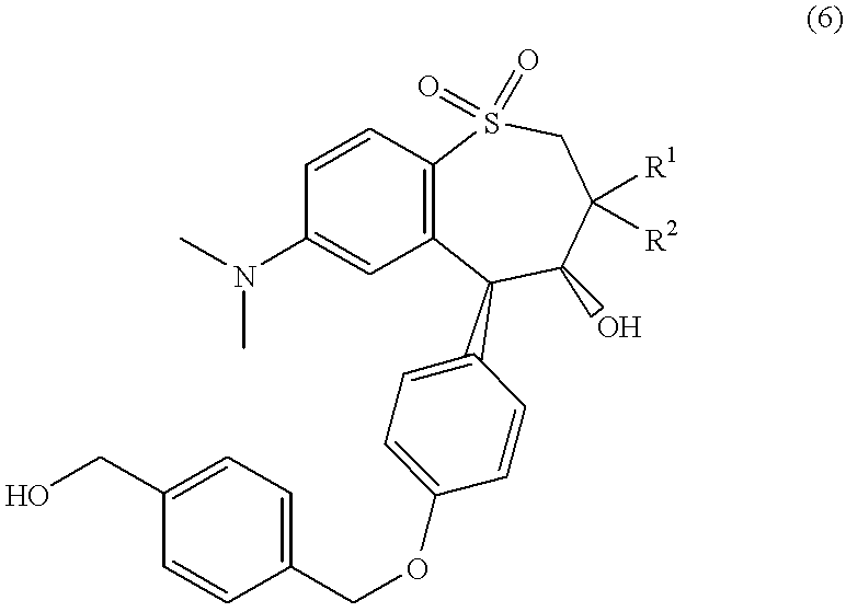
C12=C(C(C3=CC=C(OCC4=CC=C(CO)C=C4)C=C3)C(O)C([R1])([R2])CS1(=O)=O)C=C(N(C)C)C=C2
